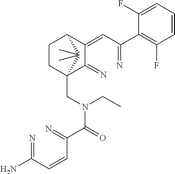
C1(=CC(=N)C2=C(F)C=CC=C2F)C(=N)C2(CN(C(C(=N)C=CC(=N)N)=O)CC)CCC1C2(C)C
